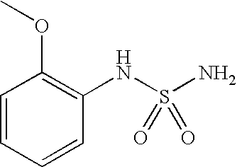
COC1=C(NS(=O)(=O)N)C=CC=C1
